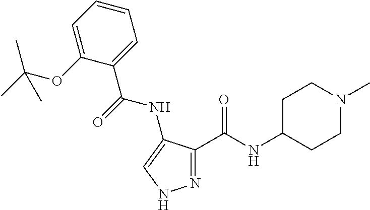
N1=C(C(NC2CCN(C)CC2)=O)C(NC(=O)C2=CC=CC=C2OC(C)(C)C)=CN1
